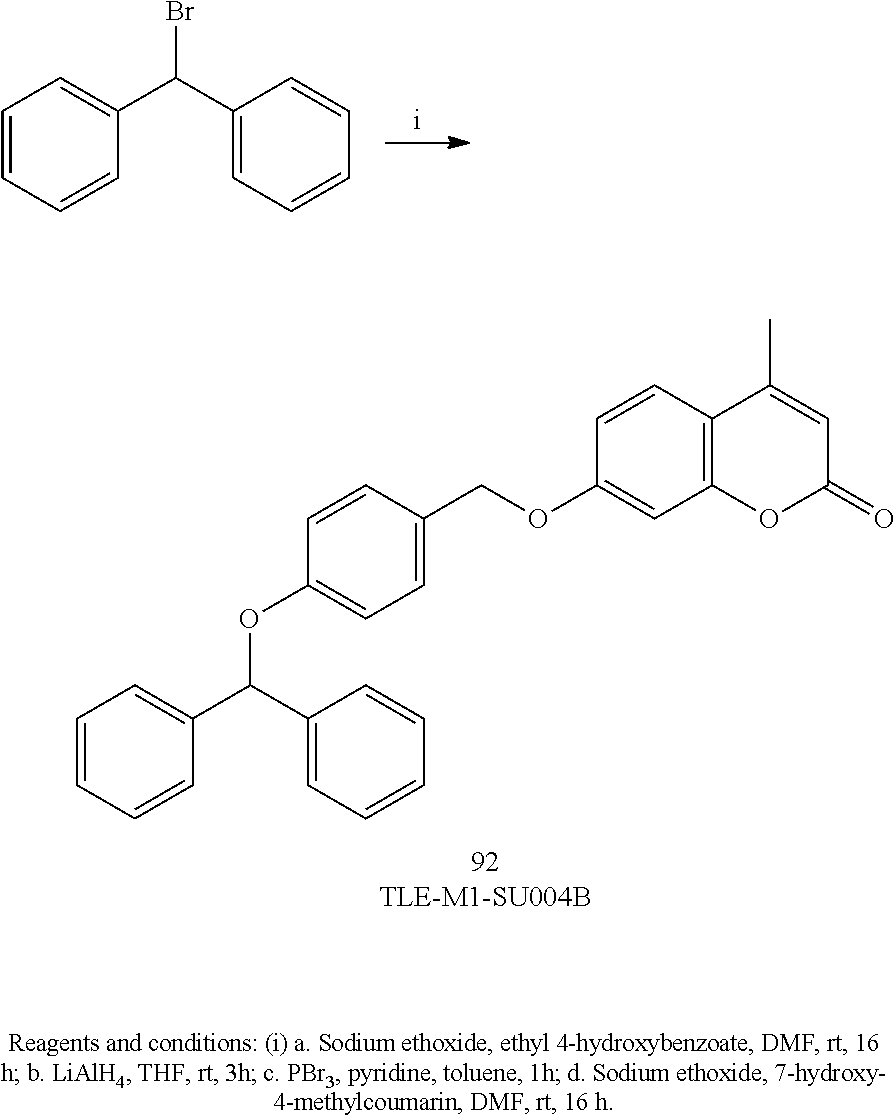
C1(COC2=CC3=C(C=C2)C(C)=CC(=O)O3)=CC=C(OC(C2=CC=CC=C2)C2=CC=CC=C2)C=C1.C1=CC=CC(C(C2=CC=CC=C2)Br)=C1
